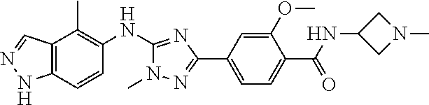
C12=C(C=CC(NC3=NC(C4=CC=C(C(=O)NC5CN(C)C5)C(OC)=C4)=NN3C)=C1C)NN=C2
